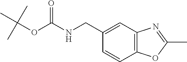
N(C(OC(C)(C)C)=O)CC1=CC2=C(C=C1)OC(C)=N2
